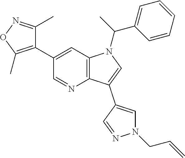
C12=C(C=C(C3=C(C)ON=C3C)C=N1)N(C(C1=CC=CC=C1)C)C=C2C1=CN(CC=C)N=C1
